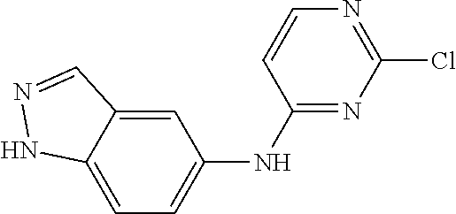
C1=CN=C(Cl)N=C1NC1=CC=C2C(=C1)C=NN2
